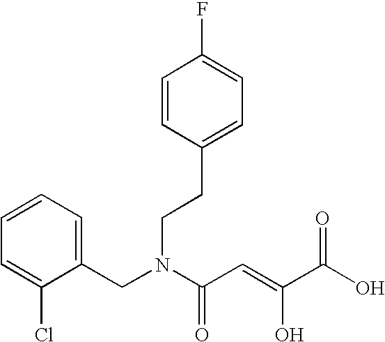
C1=CC=C(CN(C(C=C(O)C(O)=O)=O)CCC2=CC=C(F)C=C2)C(Cl)=C1
